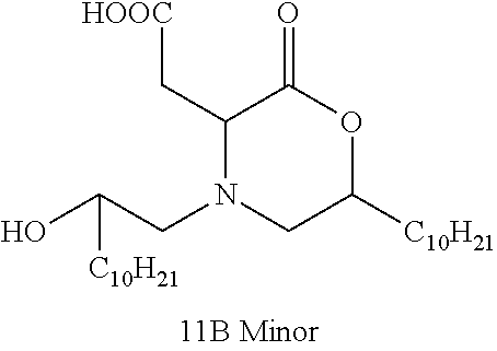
C1(C[HOOC])N(CC(O)[C10H21])CC([C10H21])OC1=O
